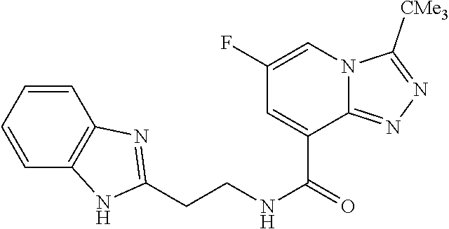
C1=CC=CC2=C1N=C(CCNC(=O)C1=CC(F)=CN3C1=NN=C3[CMe3])N2
